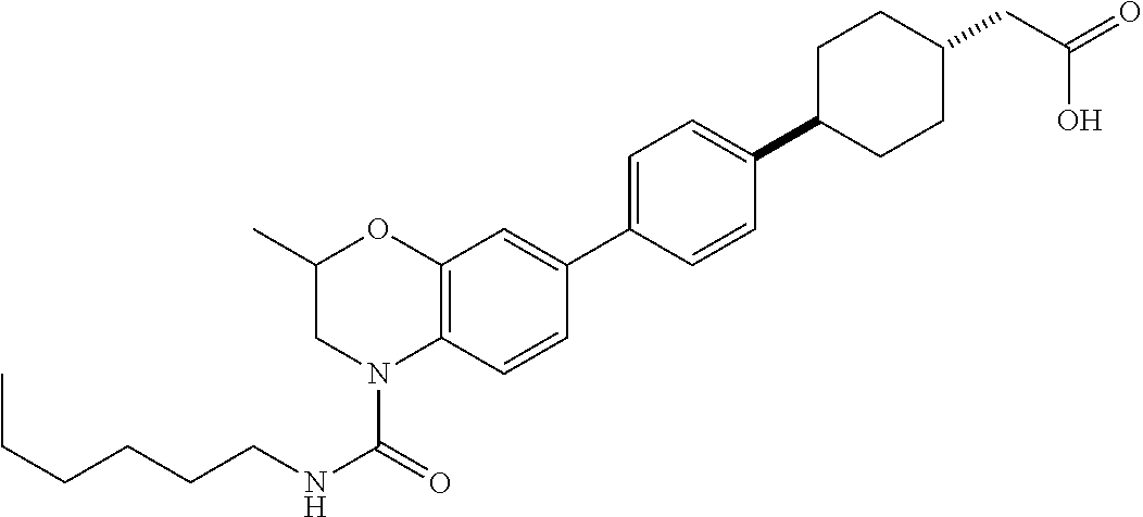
C(CCCCC)NC(=O)N1C2=C(OC(C)C1)C=C(C1=CC=C(C3CCC(CC(=O)O)CC3)C=C1)C=C2
